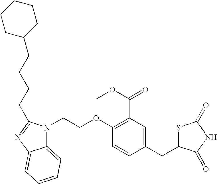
C1(CC2SC(=O)NC2=O)=CC(C(OC)=O)=C(OCCN2C3=CC=CC=C3N=C2CCCCC2CCCCC2)C=C1
